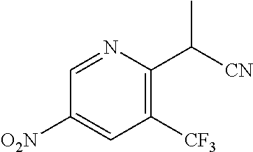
C1([O2N])=CC([CF3])=C(C([CN])C)N=C1
